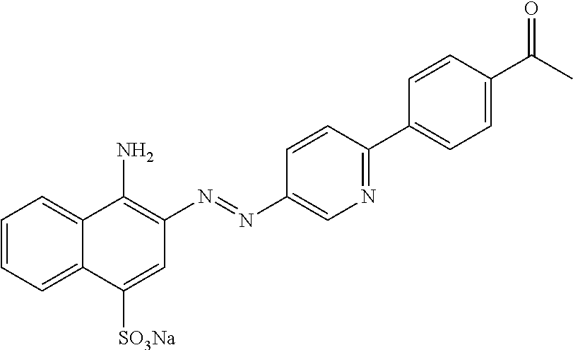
C1=CC=C2C(=C1)C(N)=C(N=NC1=CN=C(C3=CC=C(C(C)=O)C=C3)C=C1)C=C2[SO3Na]
